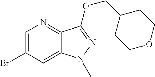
C1=C(Br)C=C2C(=N1)C(OCC1CCOCC1)=NN2C
